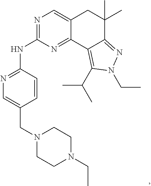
N1=C(NC2=NC=C(CN3CCN(CC)CC3)C=C2)N=C2C(=C1)CC(C)(C)C1=NN(CC)C(C(C)C)=C21
